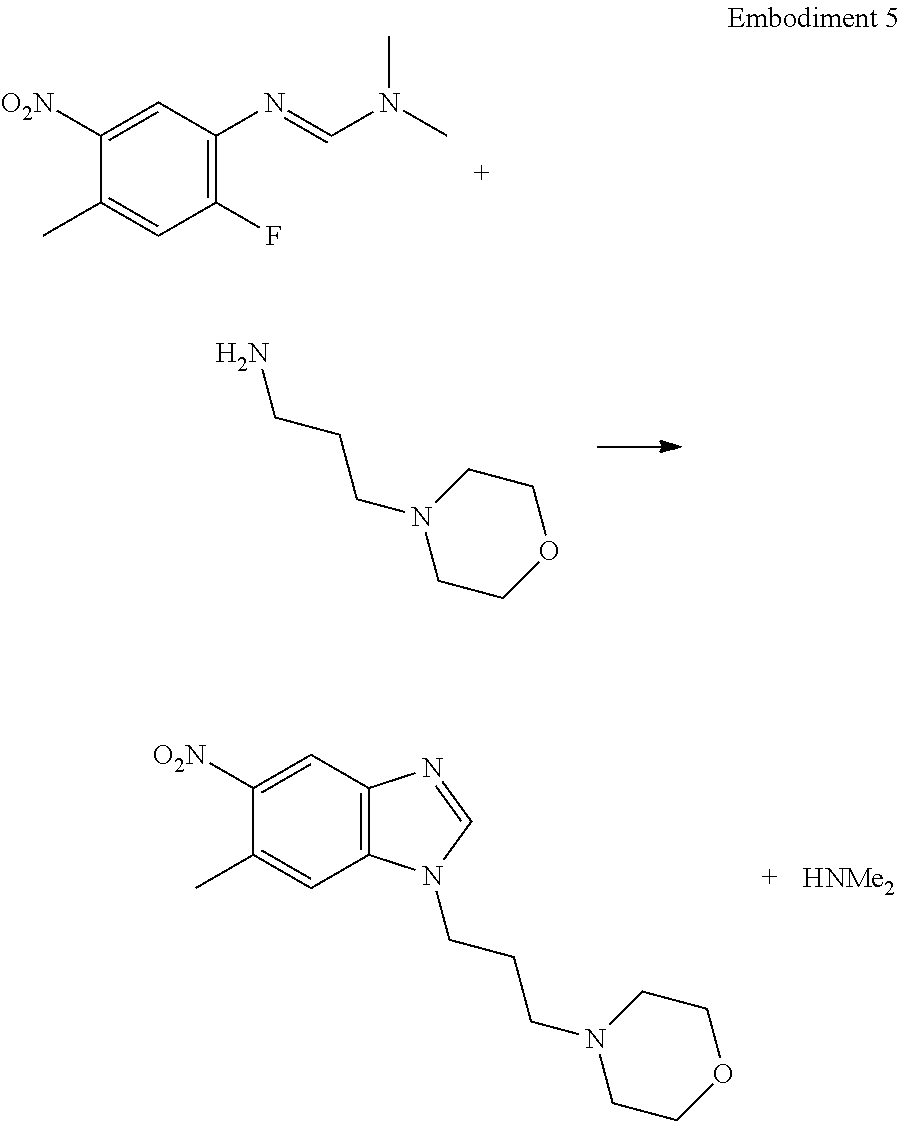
C1([O2N])=CC(N=CN(C)C)=C(F)C=C1C.[HNMe2].C1([O2N])=CC2=C(C=C1C)N(CCCN1CCOCC1)C=N2.C1OCCN(CCCN)C1
